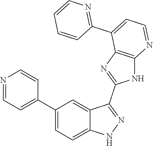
C1(C2=CC=C3C(=C2)C(C2=NC4=C(N2)N=CC=C4C2=NC=CC=C2)=NN3)=CC=NC=C1
